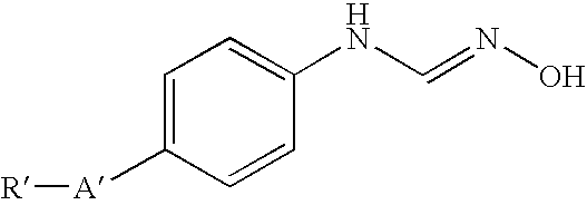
C1=CC(NC=NO)=CC=C1[A][R]
